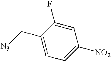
C1(F)=CC([NO2])=CC=C1C[N3]
